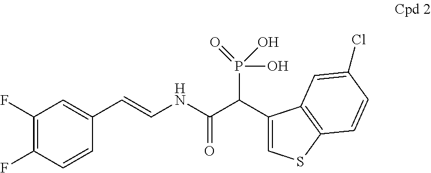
C1(F)=C(F)C=CC(C=CNC(C(C2=CSC3=C2C=C(Cl)C=C3)P(=O)(O)O)=O)=C1
